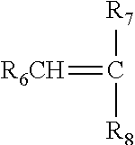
[R6CH]=C([R7])[R8]
